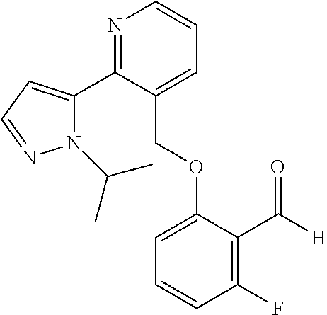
N1=C(C2=CC=NN2C(C)C)C(COC2=CC=CC(F)=C2C([H])=O)=CC=C1
